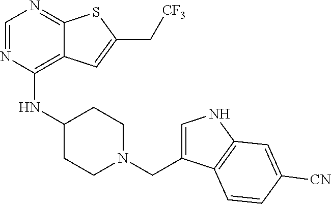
C1=NC(NC2CCN(CC3=CNC4=C3C=CC([CN])=C4)CC2)=C2C(=N1)SC(C[CF3])=C2
